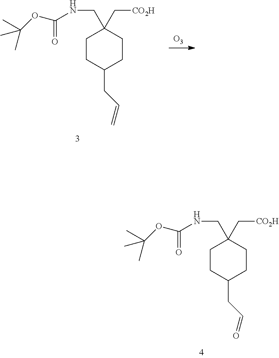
[O3].C1CC(CC=C)CCC1(C[CO2H])CNC(=O)OC(C)(C)C.C1CC(CC=O)CCC1(C[CO2H])CNC(=O)OC(C)(C)C
